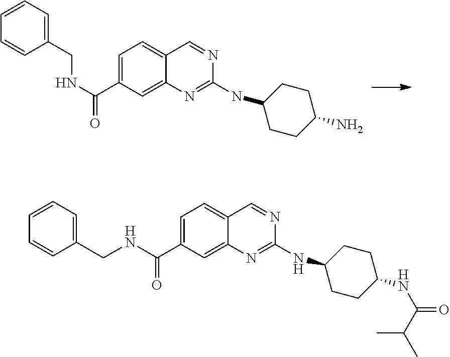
C1(CNC(=O)C2=CC=C3C(=C2)N=C(NC2CCC(N)CC2)N=C3)=CC=CC=C1.C(=O)(C1=CC=C2C(=C1)N=C(NC1CCC(NC(C(C)C)=O)CC1)N=C2)NCC1=CC=CC=C1
